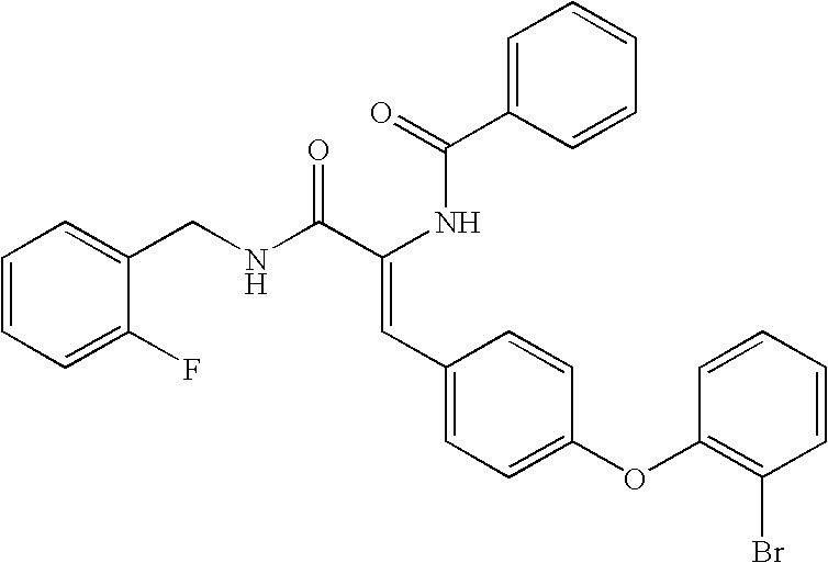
C1=C(C(=O)NC(C(NCC2=CC=CC=C2F)=O)=CC2=CC=C(OC3=C(Br)C=CC=C3)C=C2)C=CC=C1
